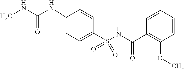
C1(NC(NC)=O)=CC=C(S(NC(C2=C(OC)C=CC=C2)=O)(=O)=O)C=C1
